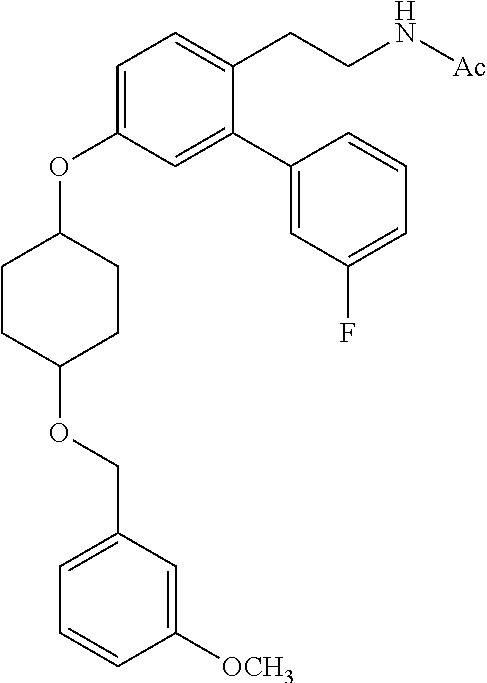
C1(OCC2=CC=CC([OCH3])=C2)CCC(OC2=CC=C(CCN[Ac])C(C3=CC(F)=CC=C3)=C2)CC1
